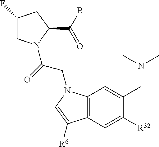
C1(F)CN(C(=O)CN2C3=C(C=C([R32])C(CN(C)C)=C3)C([R6])=C2)C(C(B)=O)C1
